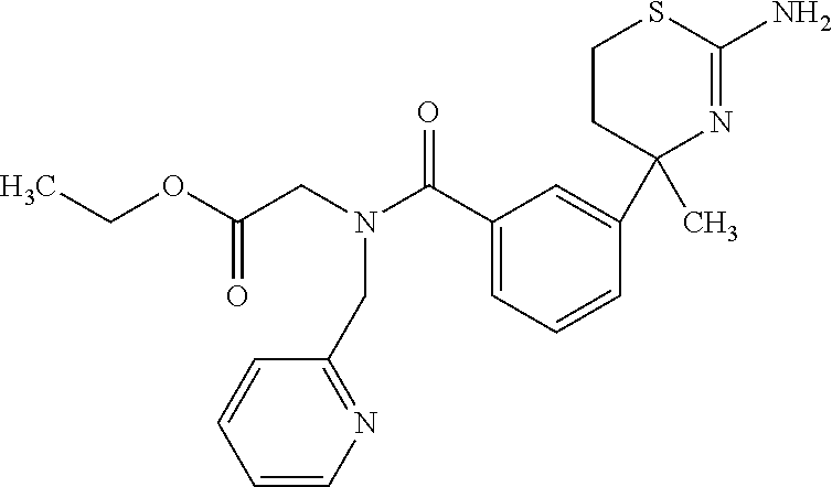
C1(C(N(CC(OCC)=O)CC2=NC=CC=C2)=O)=CC=CC(C2(C)N=C(N)SCC2)=C1
